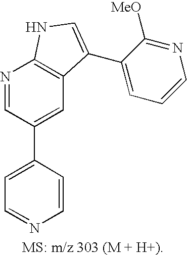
C1=C(C2=CC3=C(N=C2)NC=C3C2=CC=CN=C2[MeO])C=CN=C1
